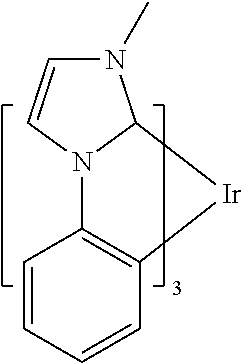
C1=CC=CC2=C1N1C([Ir]2)N(C)C=C1
